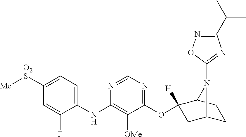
C1(NC2=C([OMe])C(OC3([H])CC4CCC3N4C3=NC(C(C)C)=NO3)=NC=N2)=CC=C([O2S][Me])C=C1F
